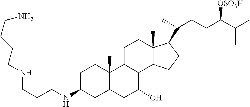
C12CCC3(C)C(C1C(O)CC1C2(C)CCC(NCCCNCCCCN)C1)CCC3C(C)CCC(C(C)C)[OSO3H]
